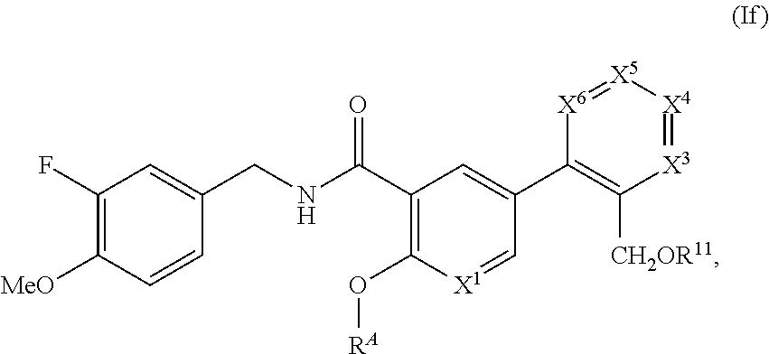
C1(F)=C([MeO])C=CC(CNC(C2=C(O[RA])[X1]=CC(C3=C([CH2OR11])[X3]=[X4][X5]=[X6]3)=C2)=O)=C1
